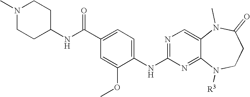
N1(C)CCC(NC(C2=CC=C(NC3=NC=C4C(=N3)N([R3])CCC(=O)N4C)C(OC)=C2)=O)CC1
